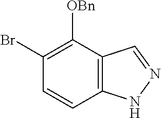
C1(Br)=C([OBn])C2=C(C=C1)NN=C2
